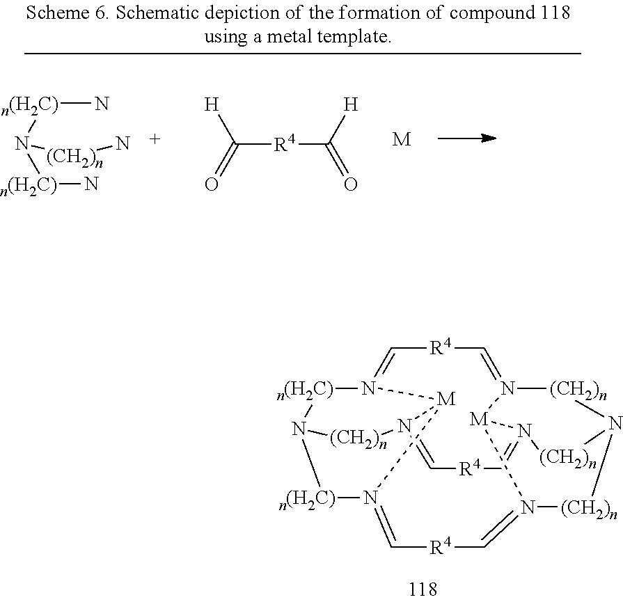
[n(H2C)]1N2=C[R4]C=N3[(CH2)n]N4[(CH2)n]N5=C[R4]C=N6[(CH2)n]N1[n(H2C)]N(=C[R4]C=N([(CH2)n]4)[M]35)[M]26.[n(H2C)](N)N([n(H2C)]N)[(CH2)n]N.[H]C(=O)[R4]C([H])=O.[M]
